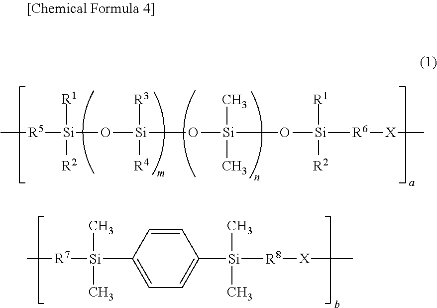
C[R5][Si]([R1])([R2])O[Si](O[Si](O[Si]([R6][X]C)([R1])[R2])(C)C)([R3])[R4].C[R7][Si](C1=CC=C([Si](C)(C)[R8][X]C)C=C1)(C)C
